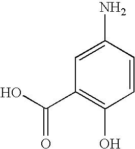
OC(C1=C(O)C=CC(N)=C1)=O
